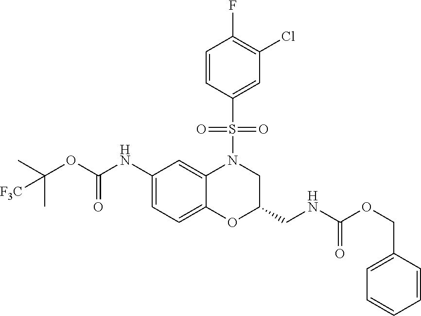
C1(NC(OC(C)(C)[F3C])=O)=CC=C2C(=C1)N(S(C1=CC(Cl)=C(F)C=C1)(=O)=O)CC(CNC(OCC1=CC=CC=C1)=O)O2
